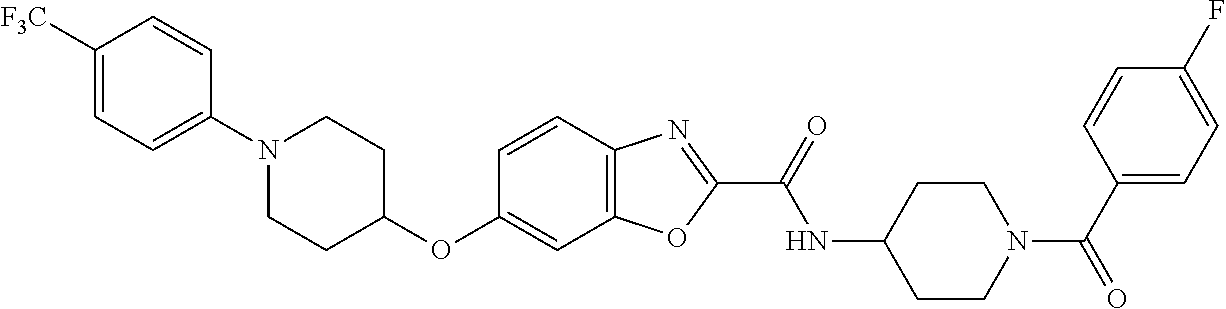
C1([F3C])=CC=C(N2CCC(OC3=CC4=C(C=C3)N=C(C(=O)NC3CCN(C(C5=CC=C(F)C=C5)=O)CC3)O4)CC2)C=C1
